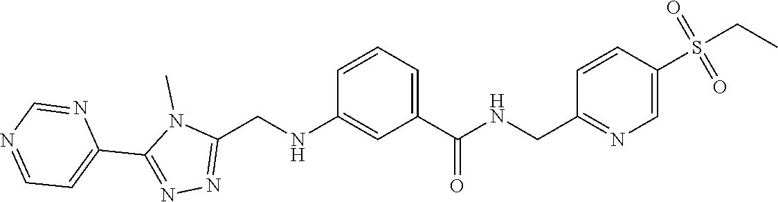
CN1C(C2=CC=NC=N2)=NN=C1CNC1=CC(C(NCC2=NC=C(S(CC)(=O)=O)C=C2)=O)=CC=C1
